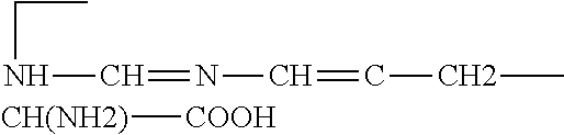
N(C=NC=CCC)CC.[CH(NH2)][COOH]
